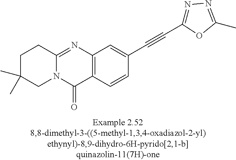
C1C(C)(C)CN2C(=NC3=C(C2=O)C=CC(C#CC2=NN=C(C)O2)=C3)C1
